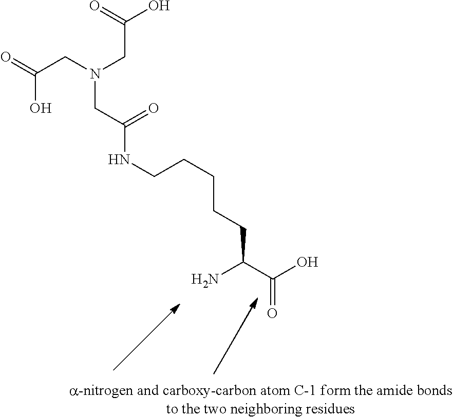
C(C(C(O)=O)N)CCCCNC(CN(CC(=O)O)CC(O)=O)=O
